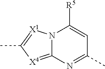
N12C(=[X4]C(C)=[X1]1)N=C(C)C=C2[R5]
